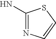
C1(N)=NC=CS1
